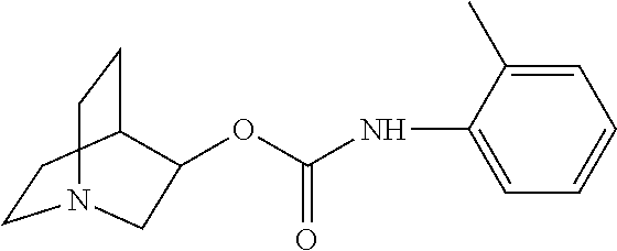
C1CC2CCN1CC2OC(NC1=CC=CC=C1C)=O
